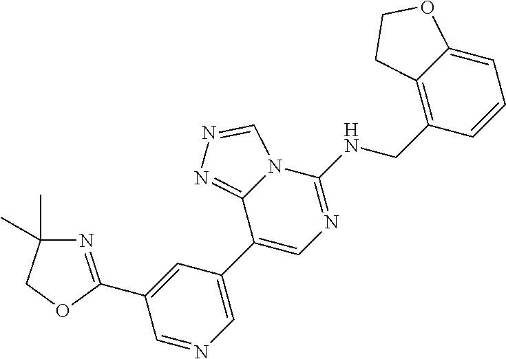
C1(C2=CN=C(NCC3=C4C(=CC=C3)OCC4)N3C2=NN=C3)=CN=CC(C2=NC(C)(C)CO2)=C1
